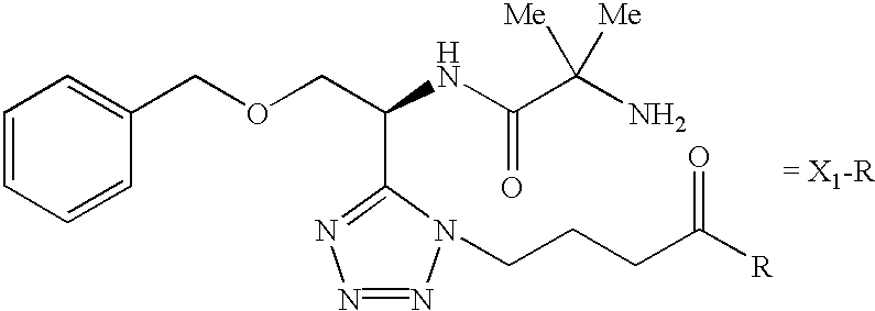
C1=CC=CC(COCC(NC(C(N)([Me])[Me])=O)C2=NN=NN2CCCC([R])=O)=C1.[= X1-R]
